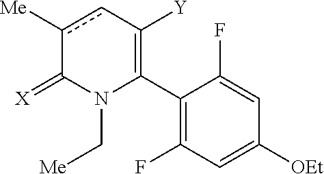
C1(C2=C([Y])cc([Me])C(=[X])N2C[Me])=C(F)C=C([OEt])C=C1F
